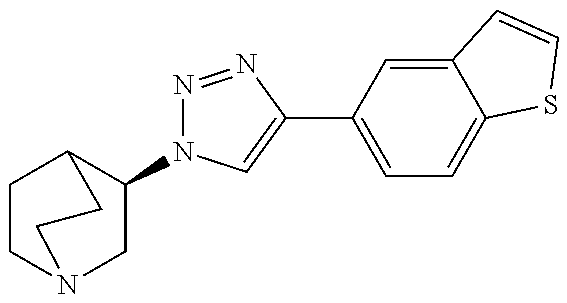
C1(N2N=NC(C3=CC=C4C(=C3)C=CS4)=C2)CN2CCC1CC2
